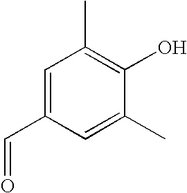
C1=C(C=O)C=C(C)C(O)=C1C
